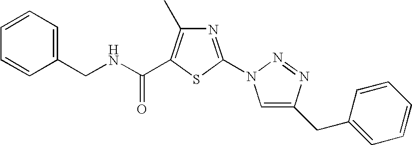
C1(CNC(=O)C2=C(C)N=C(N3C=C(CC4=CC=CC=C4)N=N3)S2)=CC=CC=C1
